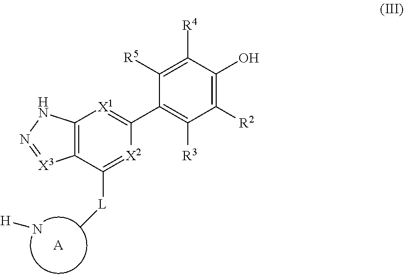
[A].[H]N.C1(C2=[X1]C3=C(C([L]C)=[X2]2)[X3]=NN3)=C([R3])C([R2])=C(O)C([R4])=C1[R5]
